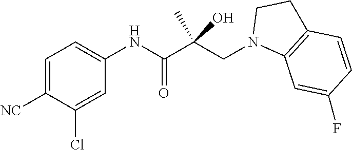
C1=C([NC])C(Cl)=CC(NC(C(CN2C3=C(CC2)C=CC(F)=C3)(C)O)=O)=C1
